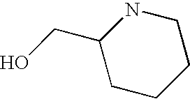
C1(CO)CCCCN1
